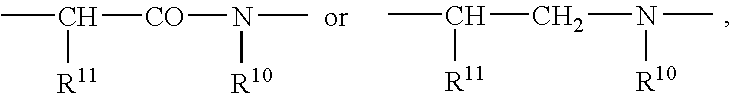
CC([CO]N(C)[R10])[R11].CC(CN(C)[R10])[R11]
